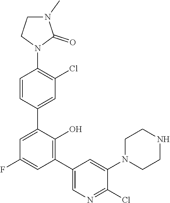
C1=C(C2=CC(Cl)=C(N3C(=O)N(C)CC3)C=C2)C(O)=C(C2=CN=C(Cl)C(N3CCNCC3)=C2)C=C1F
